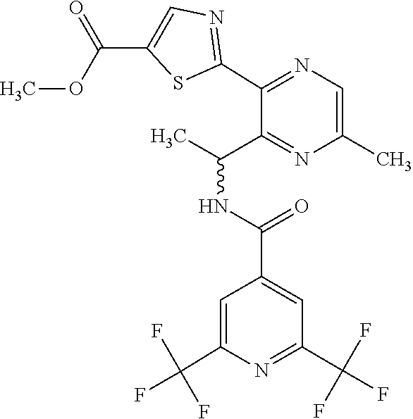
N1=C(C(F)(F)F)C=C(C(=O)NC(C)C2=NC(C)=CN=C2C2=NC=C(C(OC)=O)S2)C=C1C(F)(F)F
